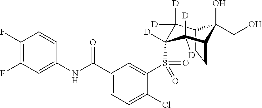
C12CCC(C([D])([D])C(S(C3=CC(C(NC4=CC(F)=C(F)C=C4)=O)=CC=C3Cl)(=O)=O)([D])C1([D])[D])C2(O)CO
